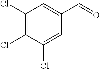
C1(C=O)=CC(Cl)=C(Cl)C(Cl)=C1
